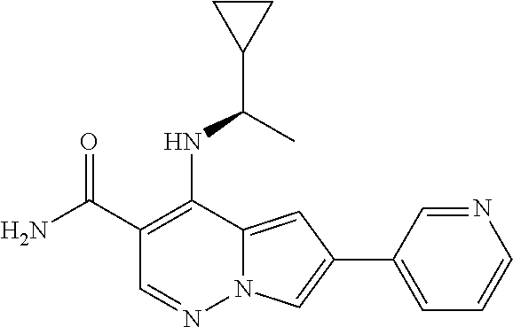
C1(C(N)=O)=C(NC(C2CC2)C)C2=CC(C3=CC=CN=C3)=CN2N=C1
